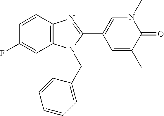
C1=C(C2=NC3=C(C=C(F)C=C3)N2CC2=CC=CC=C2)C=C(C)C(=O)N1C
